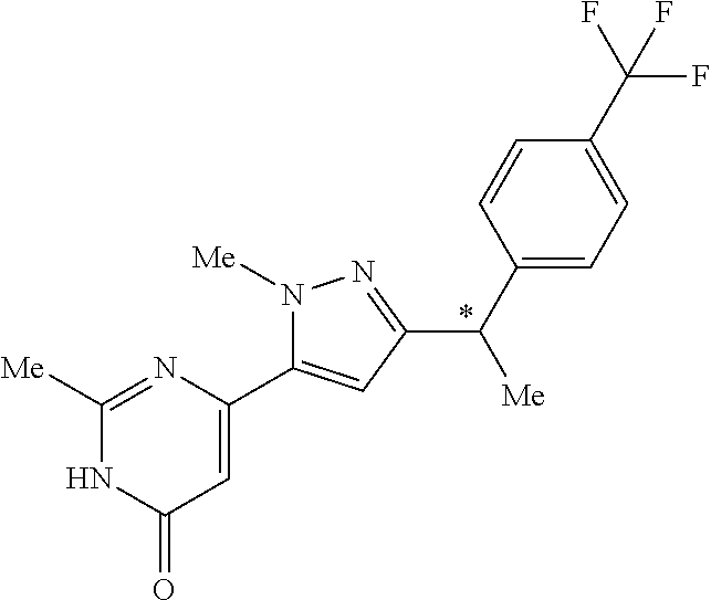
C1([Me])=NC(C2=CC(C([Me])C3=CC=C(C(F)(F)F)C=C3)=NN2[Me])=CC(=O)N1
